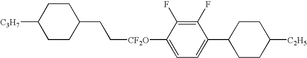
C1CC(CC[CF2O]C2=CC=C(C3CCC([C2H5])CC3)C(F)=C2F)CCC1[C3H7]
